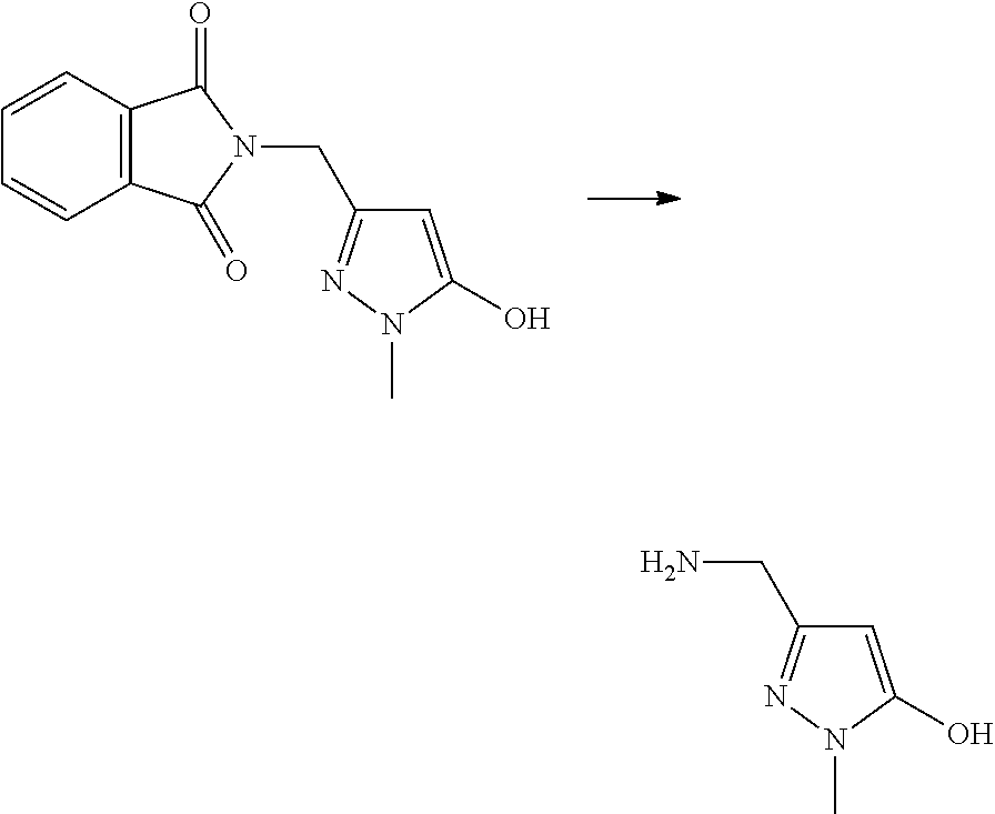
C12=C(C=CC=C1)C(=O)N(CC1=NN(C)C(O)=C1)C2=O.C(C1=NN(C)C(O)=C1)N
